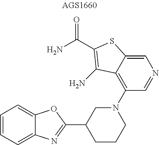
C1=CC=C2C(=C1)OC(C1CCCN(C3=C4C(=CN=C3)SC(C(=O)N)=C4N)C1)=N2
